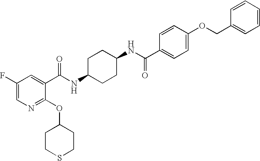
C1(F)=CN=C(OC2CCSCC2)C(C(NC2CCC(NC(=O)C3=CC=C(OCC4=CC=CC=C4)C=C3)CC2)=O)=C1
